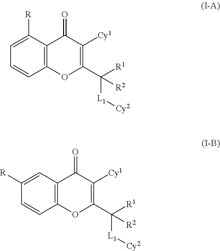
C1=C([R])C2=C(C=C1)OC(C([L1][Cy2])([R1])[R2])=C([Cy1])C2=O.C1([R])=CC2=C(C=C1)OC(C([L1][Cy2])([R1])[R2])=C([Cy1])C2=O
